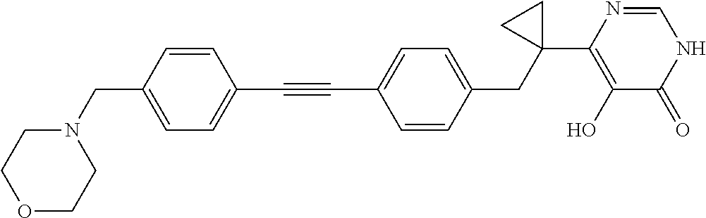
C(#CC1=CC=C(CN2CCOCC2)C=C1)C1=CC=C(CC2(C3=C(O)C(=O)NC=N3)CC2)C=C1
